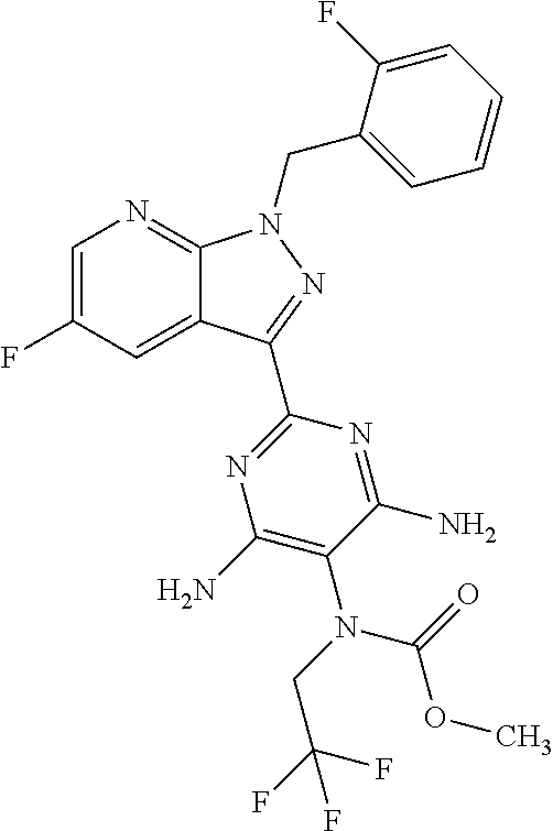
C1=C(F)C=C2C(=N1)N(CC1=CC=CC=C1F)N=C2C1=NC(N)=C(N(C(=O)OC)CC(F)(F)F)C(N)=N1
